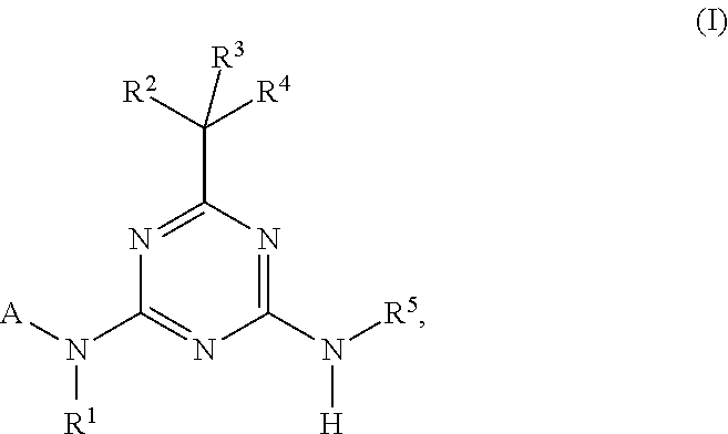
[A]N(C1=NC(N([R5])[H])=NC(C([R2])([R4])[R3])=N1)[R1]
